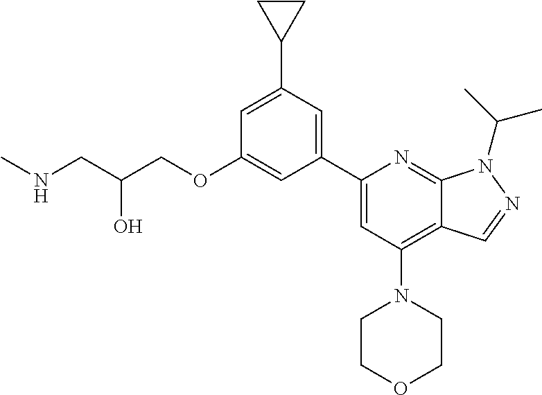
C(O)(CNC)COC1=CC(C2=CC(N3CCOCC3)=C3C(=N2)N(C(C)C)N=C3)=CC(C2CC2)=C1
